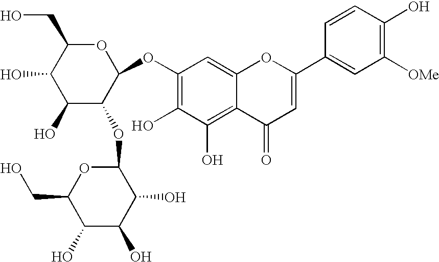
C1(OC2OC(CO)C(O)C(O)C2OC2OC(CO)C(O)C(O)C2O)=C(O)C(O)=C2C(=C1)OC(C1=CC([OMe])=C(O)C=C1)=CC2=O
